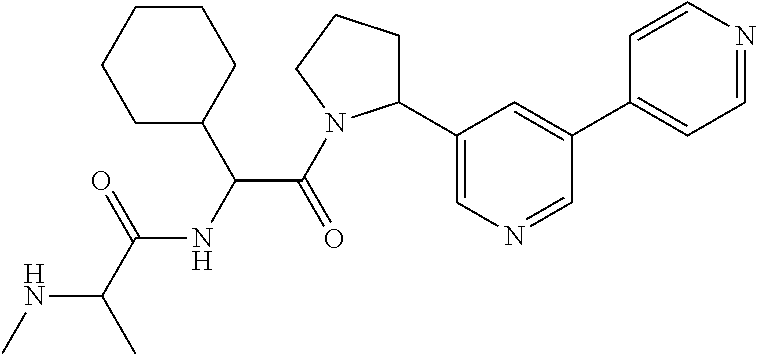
N(C(C)C(=O)NC(C(=O)N1C(C2=CN=CC(C3=CC=NC=C3)=C2)CCC1)C1CCCCC1)C
